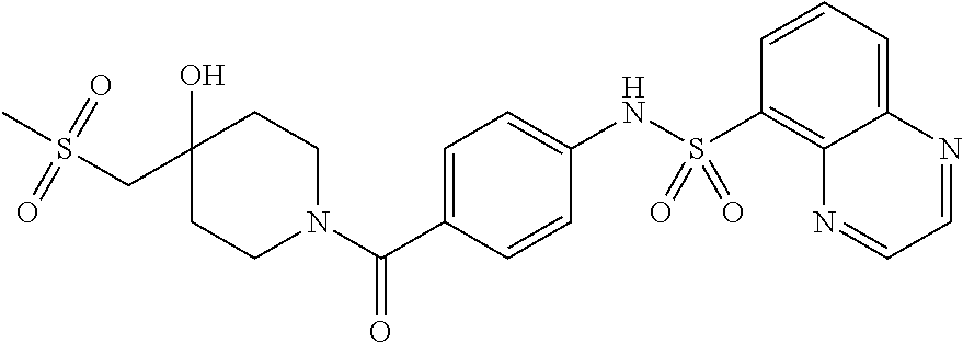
C1(O)(CS(C)(=O)=O)CCN(C(C2=CC=C(NS(C3=C4C(=CC=C3)N=CC=N4)(=O)=O)C=C2)=O)CC1
